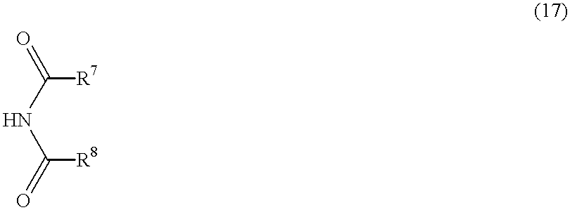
[R7]C(NC([R8])=O)=O
